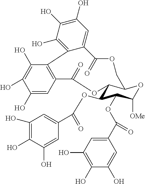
C1(O)=CC2=C(C(O)=C1O)C1=C(O)C(O)=C(O)C=C1C(=O)OCC1C(C(OC(C3=CC(O)=C(O)C(O)=C3)=O)C(OC(C3=CC(O)=C(O)C(O)=C3)=O)C([OMe])O1)OC2=O
